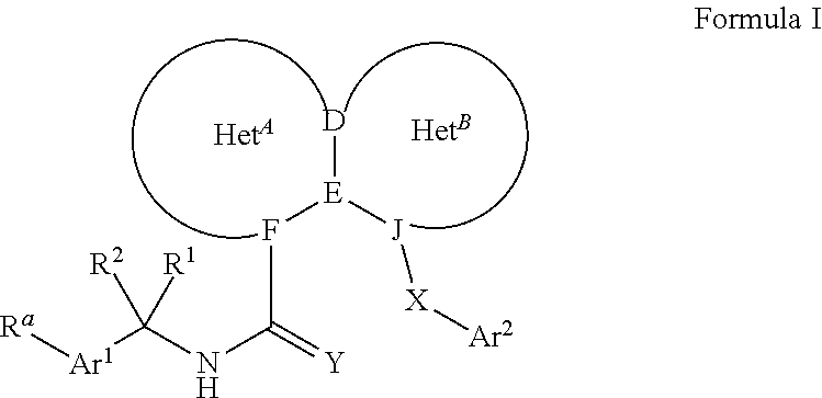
[D][E]([J][X][Ar2])FC(NC([Ar1][Ra])([R1])[R2])=[Y]
